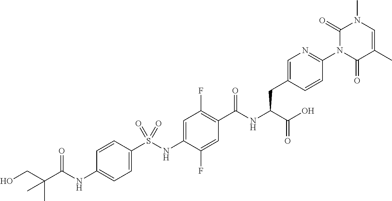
C1=C(S(NC2=CC(F)=C(C(NC(C(O)=O)CC3=CN=C(N4C(=O)C(C)=CN(C)C4=O)C=C3)=O)C=C2F)(=O)=O)C=CC(NC(C(CO)(C)C)=O)=C1
